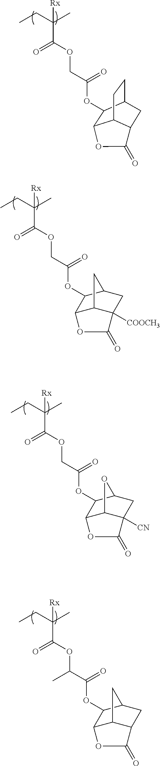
CCC([Rx])(C(OCC(OC1C2C3C([COOCH3])(CC1C3)C(=O)O2)=O)=O)C.CCC([Rx])(C(OCC(OC1C2C3C([CN])(CC1O3)C(=O)O2)=O)=O)C.CCC([Rx])(C(OCC(OC1C2C3CCC1CC3C(=O)O2)=O)=O)C.CCC([Rx])(C(OC(C(OC1C2C3C(CC1C3)C(=O)O2)=O)C)=O)C
